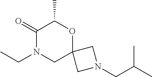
CCN1CC2(OC(C)C1=O)CN(CC(C)C)C2
